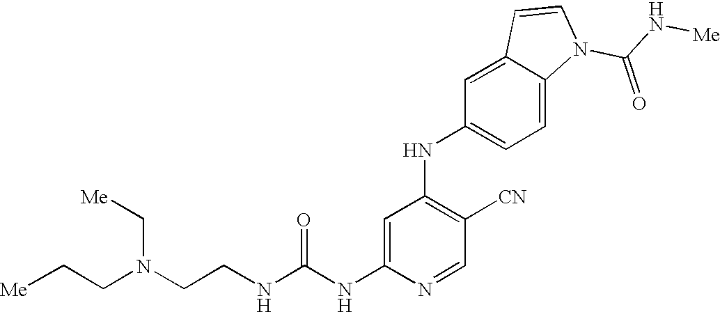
C1=C(NC(=O)NCCN(CC[Me])C[Me])N=CC([CN])=C1NC1=CC=C2C(=C1)C=CN2C(N[Me])=O
